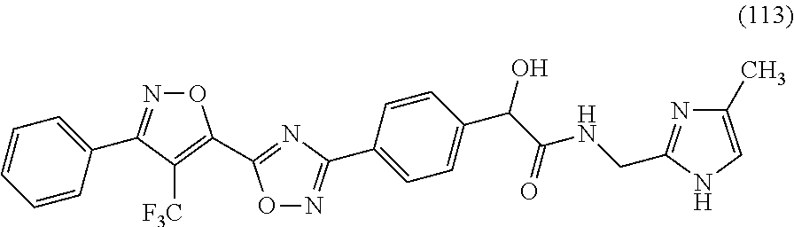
C1(C2=NOC(C3=NC(C4=CC=C(C(O)C(NCC5=NC(C)=CN5)=O)C=C4)=NO3)=C2[F3C])=CC=CC=C1
